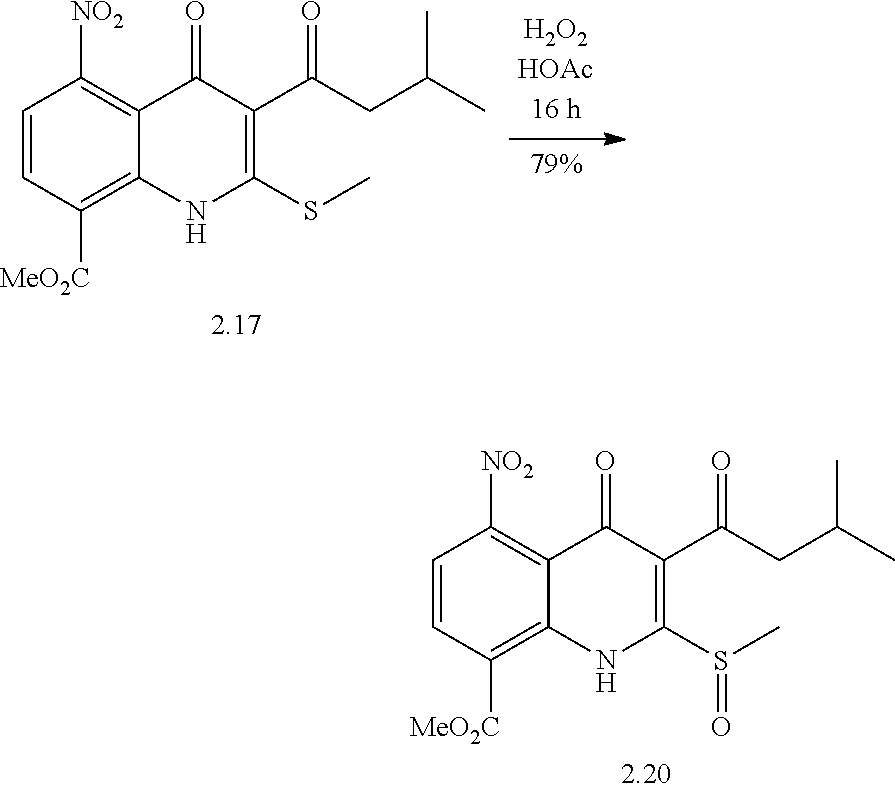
C1=CC([MeO2C])=C2C(=C1[NO2])C(=O)C(C(CC(C)C)=O)=C(S(C)=O)N2.C1=CC([MeO2C])=C2C(=C1[NO2])C(=O)C(C(CC(C)C)=O)=C(SC)N2
